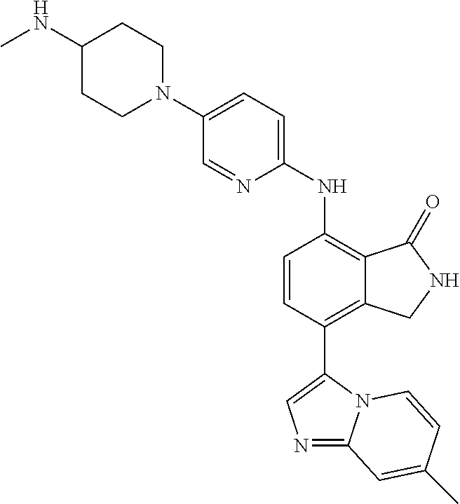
C1(NC)CCN(C2=CC=C(NC3=C4C(=C(C5=CN=C6N5C=CC(C)=C6)C=C3)CNC4=O)N=C2)CC1
